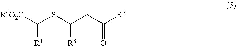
C([R1])(SC(CC([R2])=O)[R3])[R4O2C]
